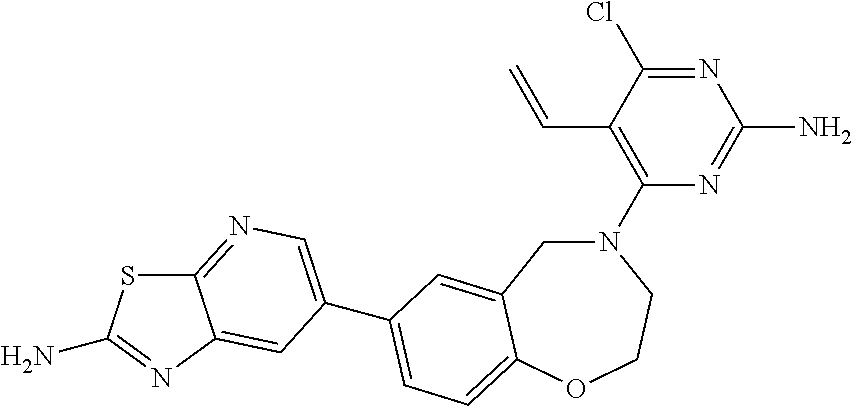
C1(N2CC3=CC(C4=CN=C5SC(N)=NC5=C4)=CC=C3OCC2)=C(C=C)C(Cl)=NC(N)=N1
